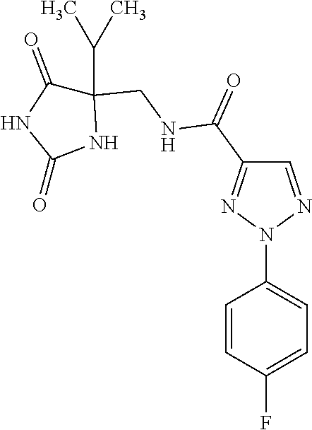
C1=NN(C2=CC=C(F)C=C2)N=C1C(=O)NCC1(C(C)C)C(=O)NC(=O)N1
